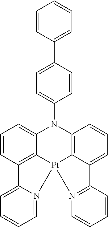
C12=C3C(=CC=C1)N(C1=CC=C(C4=CC=CC=C4)C=C1)C1=C4C(=CC=C1)C1=N(C=CC=C1)[Pt]34N1=CC=CC=C21
